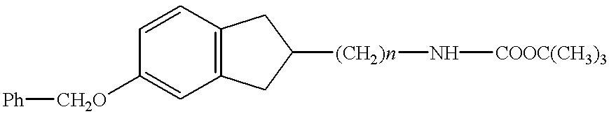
C1=CC([CH2O][Ph])=CC2=C1CC([(CH2)n]N[COOC(CH3)3])C2
